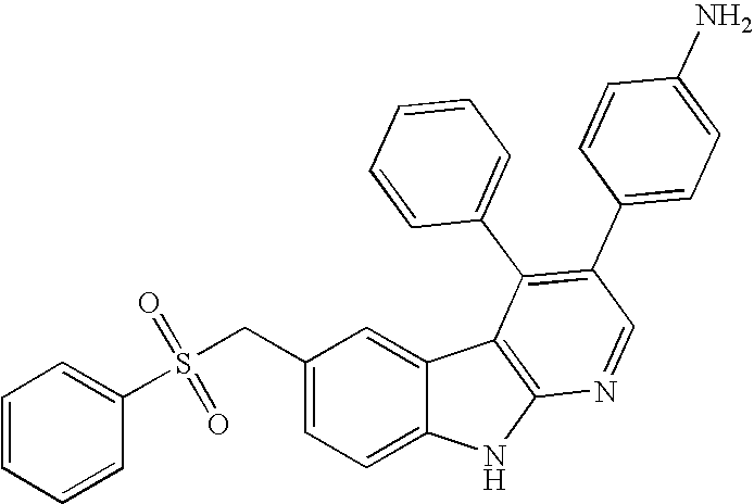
C1=CC=CC(S(CC2=CC=C3C(=C2)C2=C(N3)N=CC(C3=CC=C(N)C=C3)=C2C2=CC=CC=C2)(=O)=O)=C1
